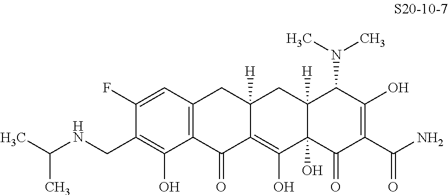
C1(F)=CC2=C(C(O)=C1CNC(C)C)C(=O)C1=C(O)C3(O)C([H])(CC1([H])C2)C(N(C)C)C(O)=C(C(N)=O)C3=O
